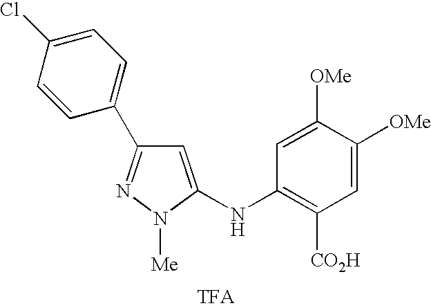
C1=C(NC2=C([CO2H])C=C([OMe])C([OMe])=C2)N([Me])N=C1C1=CC=C(Cl)C=C1
